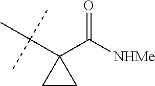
C(C1(C([NHMe])=O)CC1)(C)(C)C
